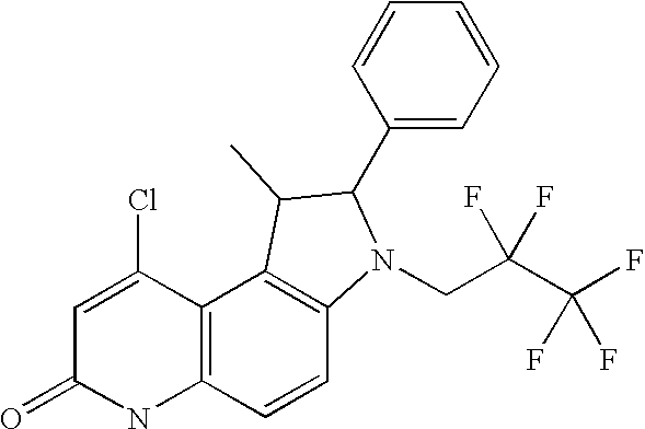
C12=C(C(Cl)=CC(=O)N1)C1=C(C=C2)N(CC(C(F)(F)F)(F)F)C(C2=CC=CC=C2)C1C
